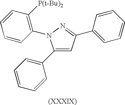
C1(C2=CC=CC=C2)=CC(C2=CC=CC=C2)=NN1C1=C([P(t-Bu)2])C=CC=C1
